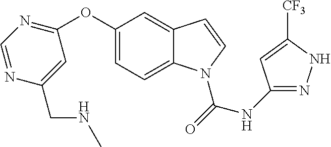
C1=C2C(=CC(OC3=NC=NC(CNC)=C3)=C1)C=CN2C(NC1=NNC([CF3])=C1)=O
